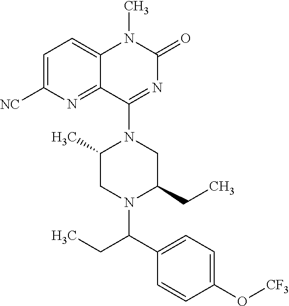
C1=C([NC])N=C2C(=C1)N(C)C(=O)N=C2N1C(C)CN(C(C2=CC=C(O[CF3])C=C2)CC)C(CC)C1
